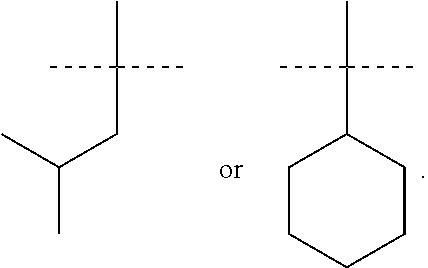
C1CCCCC1C(C)(C)C.CC(CC(C)(C)C)C
